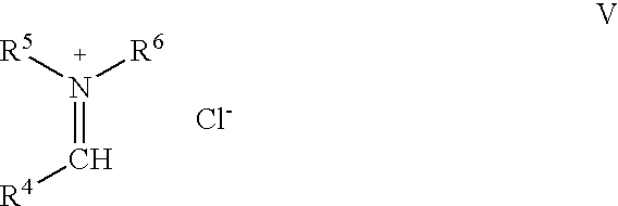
N(=C[R4])([R5])[R6].[Cl-]
